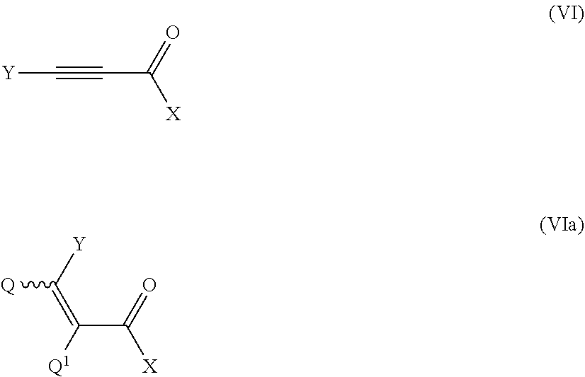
C(=O)([X])C#C[Y].C(=O)([X])C([Q1])=C([Y])[Q]
